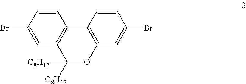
C1=C(Br)C=CC2=C1C([C8H17])([C8H17])OC1=C2C=CC(Br)=C1
